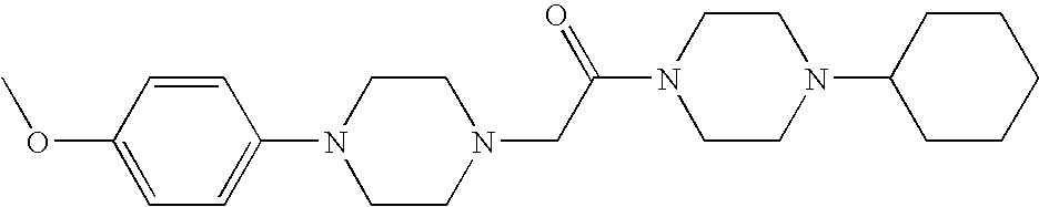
C1=CC(OC)=CC=C1N1CCN(CC(N2CCN(C3CCCCC3)CC2)=O)CC1
